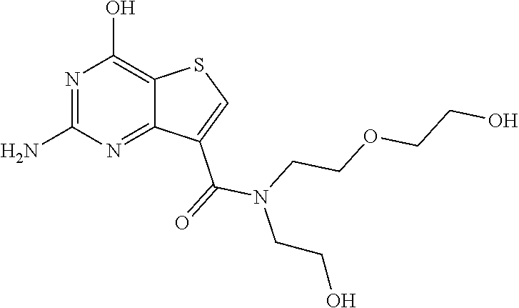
N1=C(N)N=C2C(=C1O)SC=C2C(=O)N(CCOCCO)CCO
